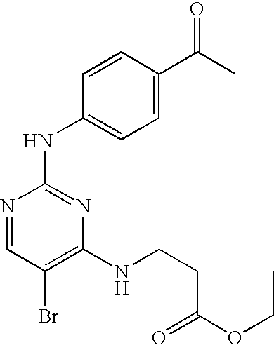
N1=CC(Br)=C(NCCC(OCC)=O)N=C1NC1=CC=C(C(C)=O)C=C1
